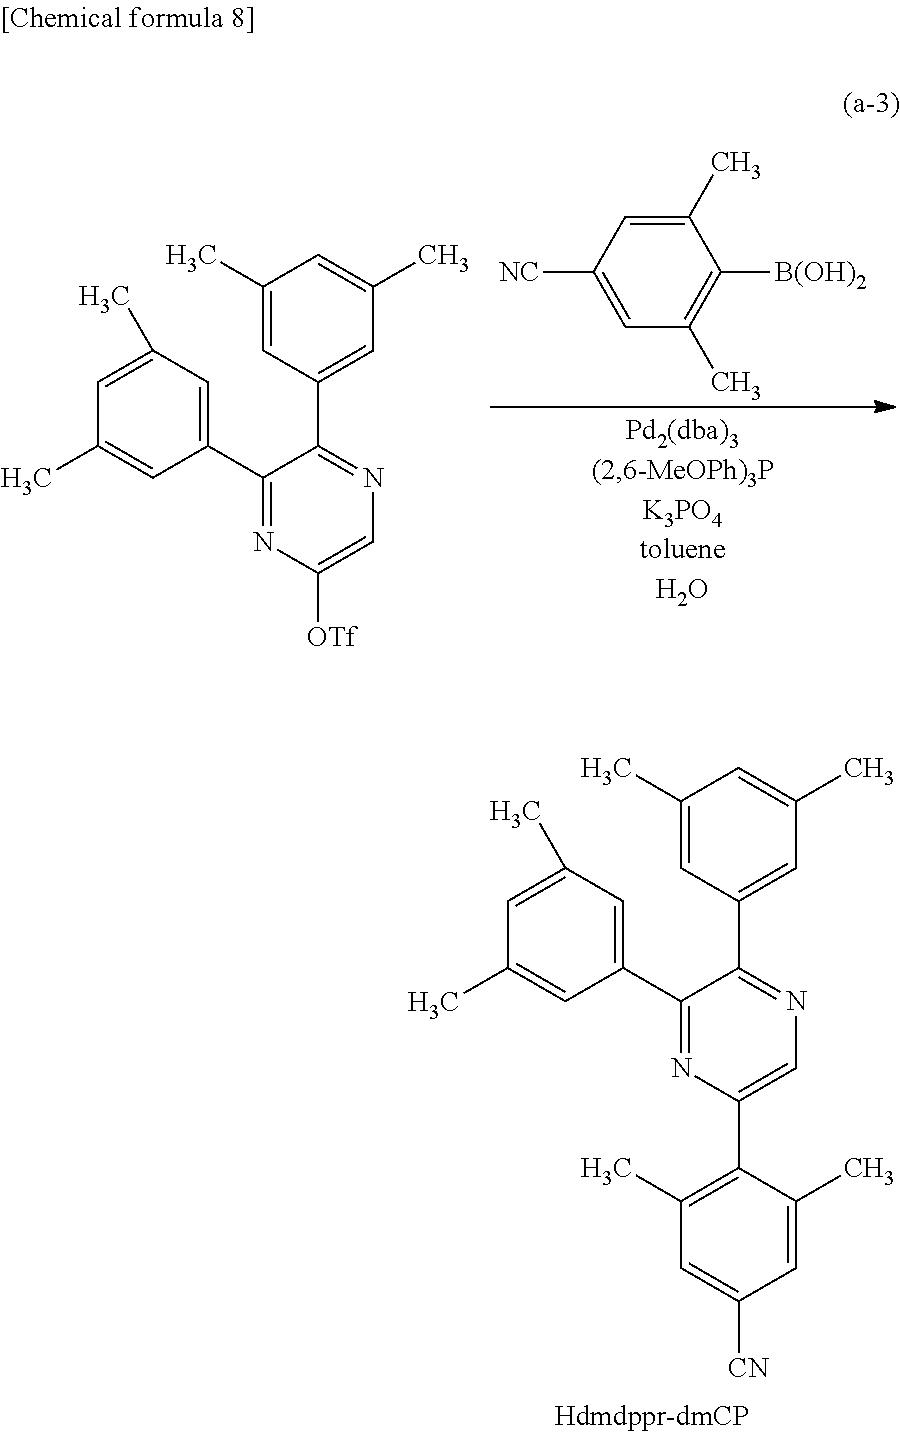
C1(C)=CC([NC])=CC(C)=C1[B(OH)2].C1(C2=NC=C([OTf])N=C2C2=CC(C)=CC(C)=C2)=CC(C)=CC(C)=C1.C1(C2=NC=C(C3=C(C)C=C([CN])C=C3C)N=C2C2=CC(C)=CC(C)=C2)=CC(C)=CC(C)=C1
